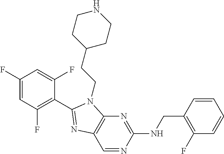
C1(C2=NC3=C(N=C(NCC4=C(F)C=CC=C4)N=C3)N2CCC2CCNCC2)=C(F)C=C(F)C=C1F
